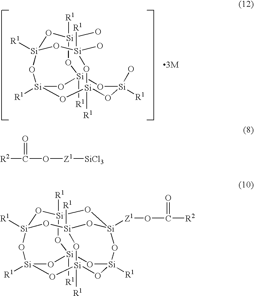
[Si]1([R1])(O)O[Si]2([R1])O[Si]3([R1])O[Si]([R1])(O1)O[Si]([R1])(O)O[Si]([R1])(O[Si](O)([R1])O2)O3.[R2]C(=O)O[Z1][SiCl3].[Si]12([R1])O[Si]3([R1])O[Si]4([R1])O[Si]([R1])(O1)O[Si]1([R1])O[Si]([R1])(O[Si]([R1])(O3)O[Si]([Z1]OC([R2])=O)(O2)O1)O4
